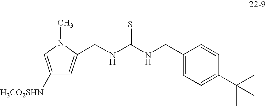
C(NC(NCC1=CC=C(C(C)(C)C)C=C1)=S)C1=CC([H3CO2SHN])=CN1C
